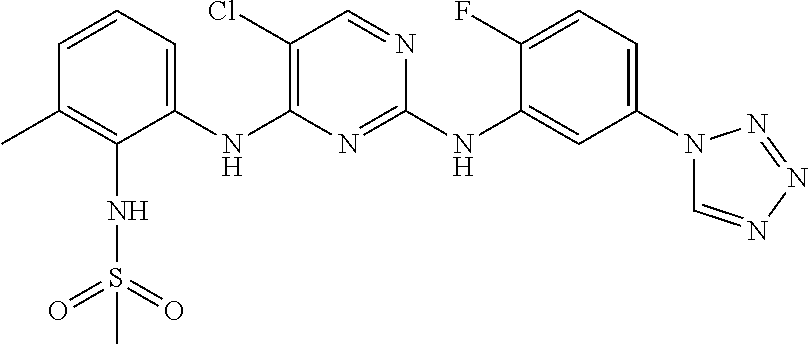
C1=CC=C(NC2=C(Cl)C=NC(NC3=CC(N4C=NN=N4)=CC=C3F)=N2)C(NS(C)(=O)=O)=C1C
